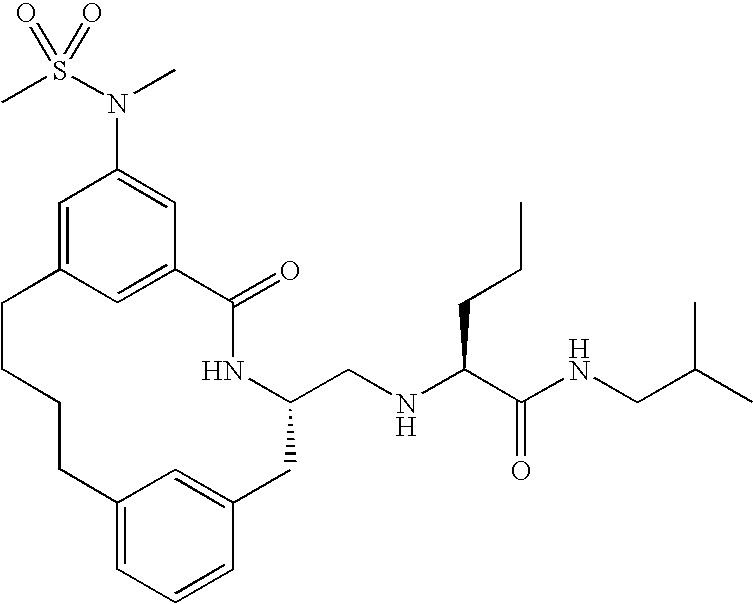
C12=CC=CC(=C1)CC(CNC(C(NCC(C)C)=O)CCC)NC(=O)C1=CC(=CC(N(S(C)(=O)=O)C)=C1)CCCC2
